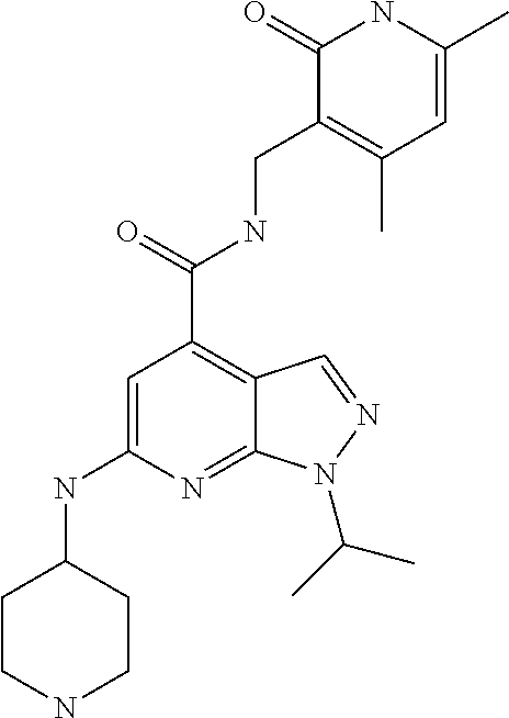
N(C1=CC(C(=O)NCC2=C(C)C=C(C)NC2=O)=C2C(=N1)N(C(C)C)N=C2)C1CCNCC1
